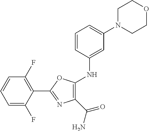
C1(C2=NC(C(=O)N)=C(NC3=CC(N4CCOCC4)=CC=C3)O2)=C(F)C=CC=C1F
